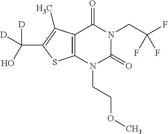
C12=C(N(CCOC)C(=O)N(CC(F)(F)F)C1=O)SC(C(O)([D])[D])=C2C
